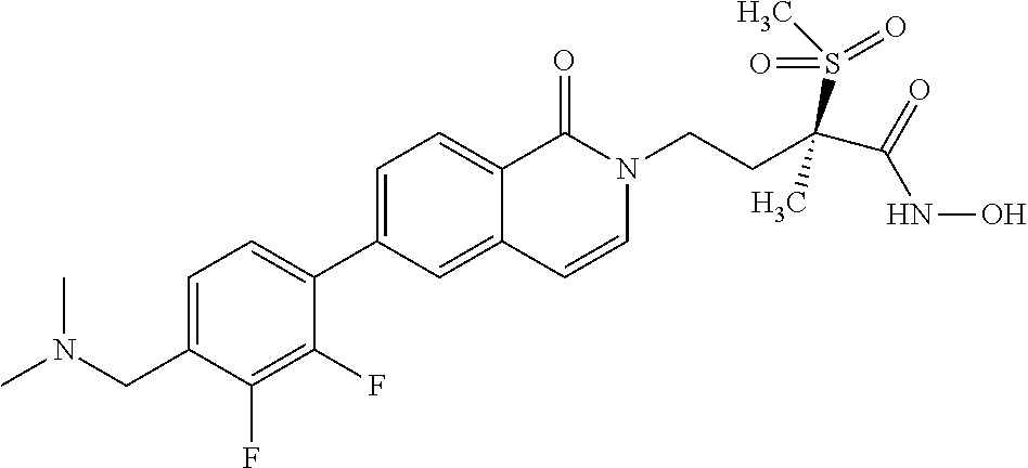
C1=C(CN(C)C)C(F)=C(F)C(C2=CC=C3C(=C2)C=CN(CCC(C(=O)NO)(S(C)(=O)=O)C)C3=O)=C1
